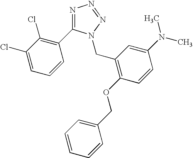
N1=C(C2=C(Cl)C(Cl)=CC=C2)N(CC2=C(OCC3=CC=CC=C3)C=CC(N(C)C)=C2)N=N1
